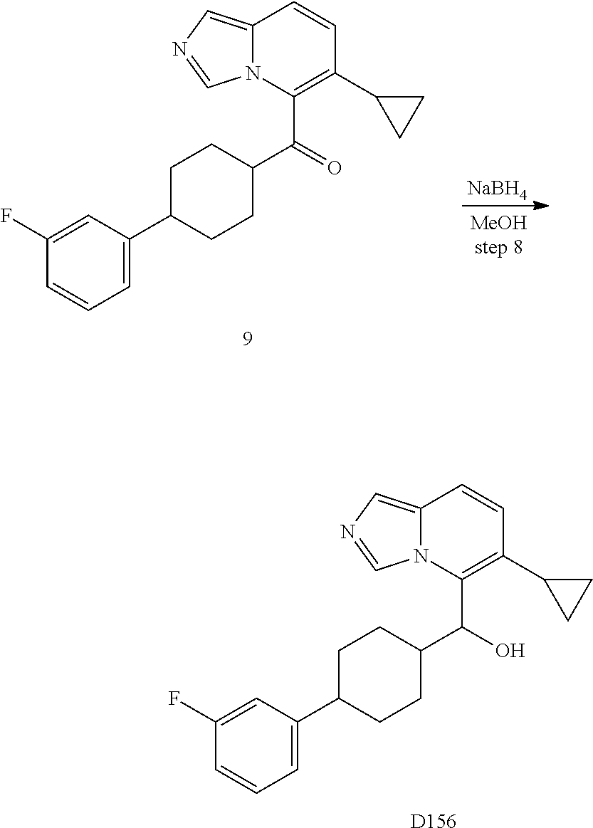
[NaBH4].C1(F)=CC(C2CCC(C(=O)C3=C(C4CC4)C=CC4=CN=CN34)CC2)=CC=C1.C1(F)=CC(C2CCC(C(O)C3=C(C4CC4)C=CC4=CN=CN34)CC2)=CC=C1.[D156]
